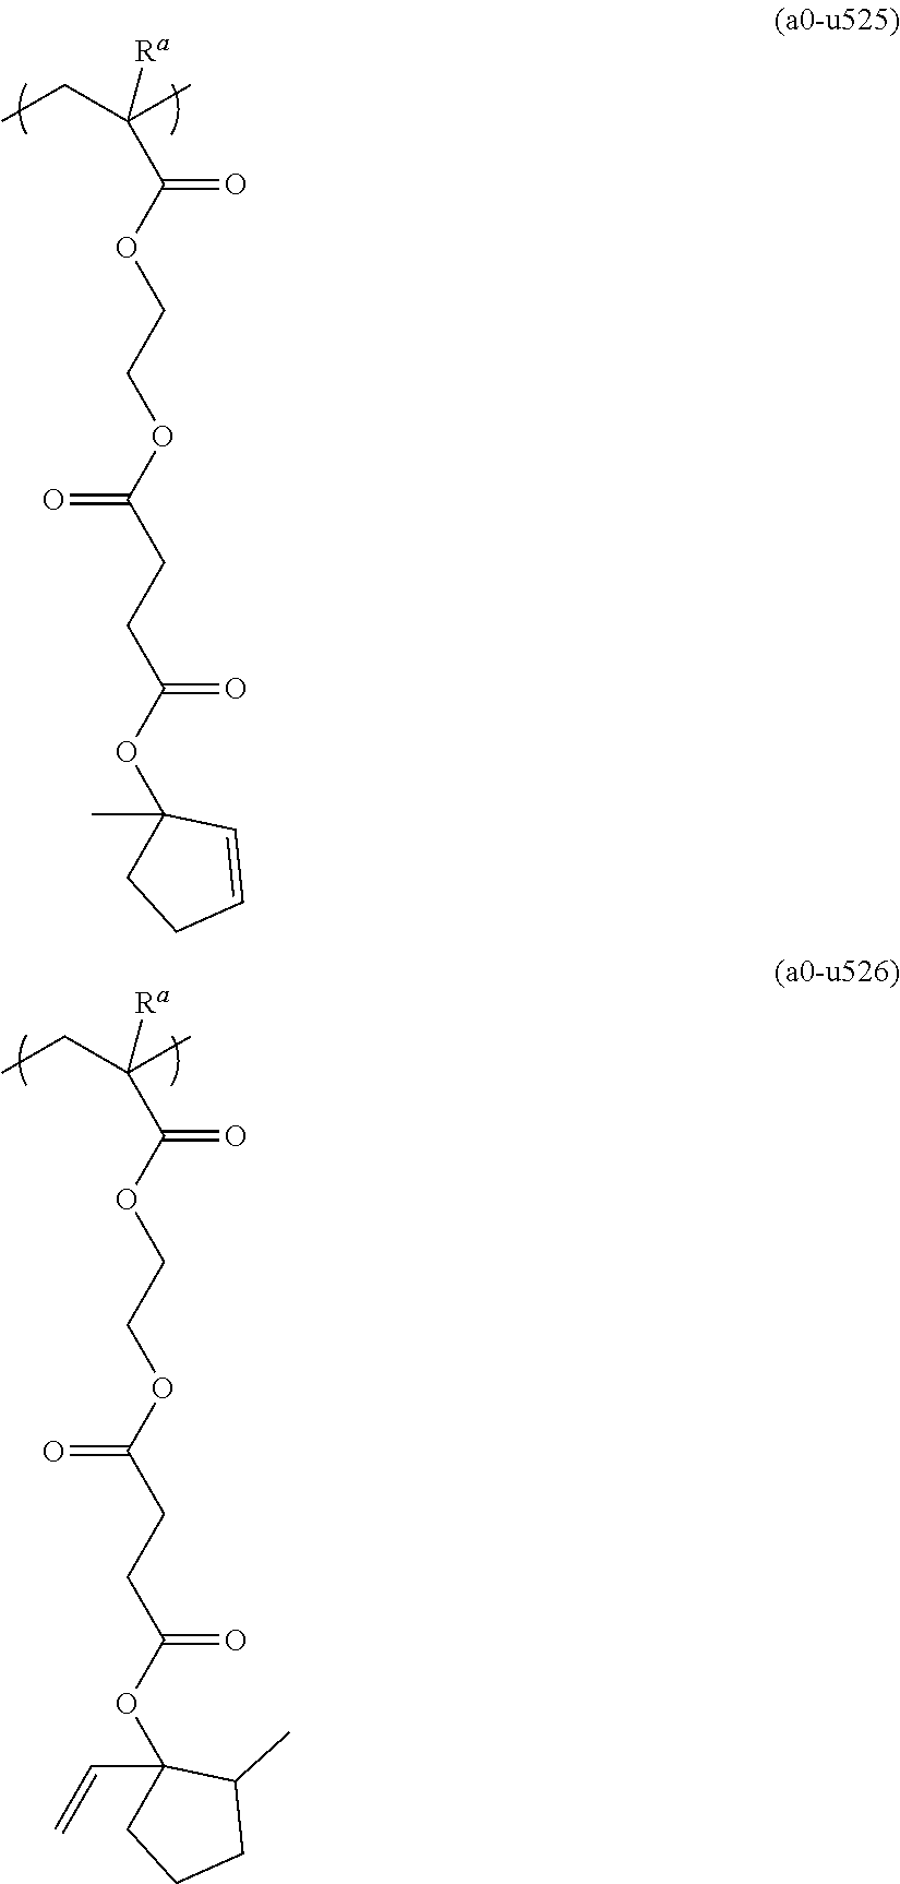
C1(OC(CCC(=O)OCCOC(C(CC)(C)[Ra])=O)=O)(C)CCC=C1.C1(OC(CCC(=O)OCCOC(C(CC)(C)[Ra])=O)=O)(C=C)CCCC1C
